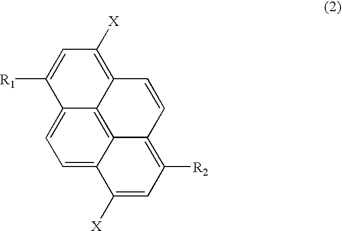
C1([X])=C2C3=C4C(=CC=C3C([R1])=C1)C([X])=CC([R2])=C4C=C2
